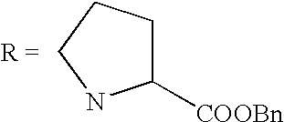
C1([COOBn])CCCN1
